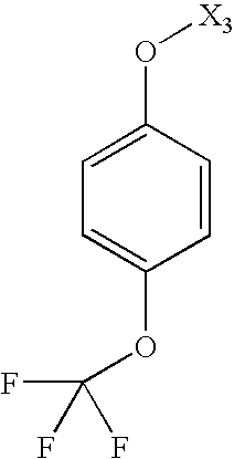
C1=CC(O[X3])=CC=C1OC(F)(F)F
